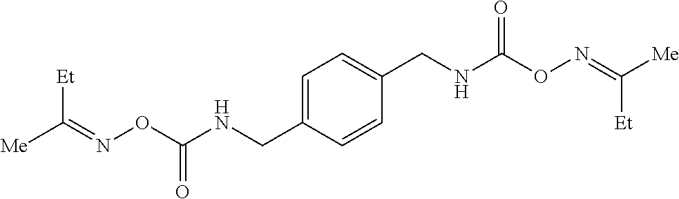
C1=C(CNC(ON=C([Me])[Et])=O)C=CC(CNC(ON=C([Et])[Me])=O)=C1
